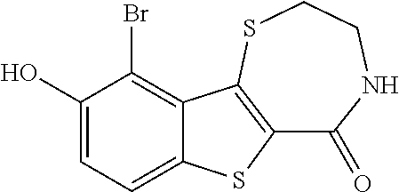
C1(=O)NCCSC2=C1SC1=CC=C(O)C(Br)=C12
